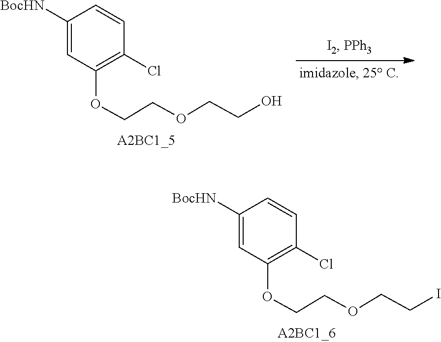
C(COC1=C(Cl)C=CC([BocHN])=C1)OCCI.C(COC1=C(Cl)C=CC([BocHN])=C1)OCCO
